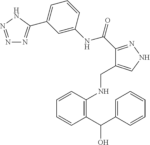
C1(C(C2=CC=CC=C2)O)=C(NCC2=CNN=C2C(=O)NC2=CC(C3=NN=NN3)=CC=C2)C=CC=C1
